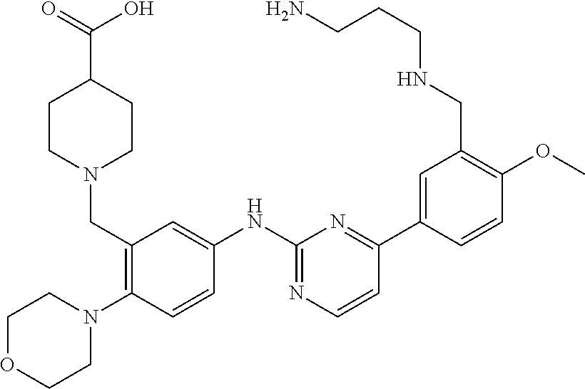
C1OCCN(C2=C(CN3CCC(C(O)=O)CC3)C=C(NC3=NC=CC(C4=CC(CNCCCN)=C(OC)C=C4)=N3)C=C2)C1
